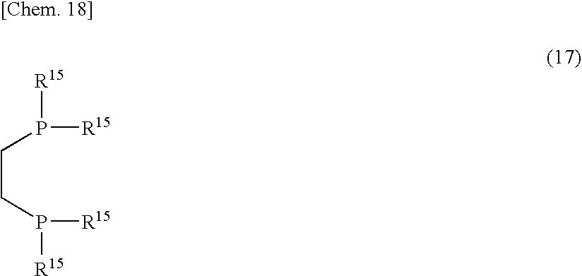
[R15]P([R15])CCP([R15])[R15]
